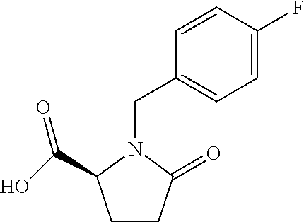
C1=CC(F)=CC=C1CN1C(C(O)=O)CCC1=O
